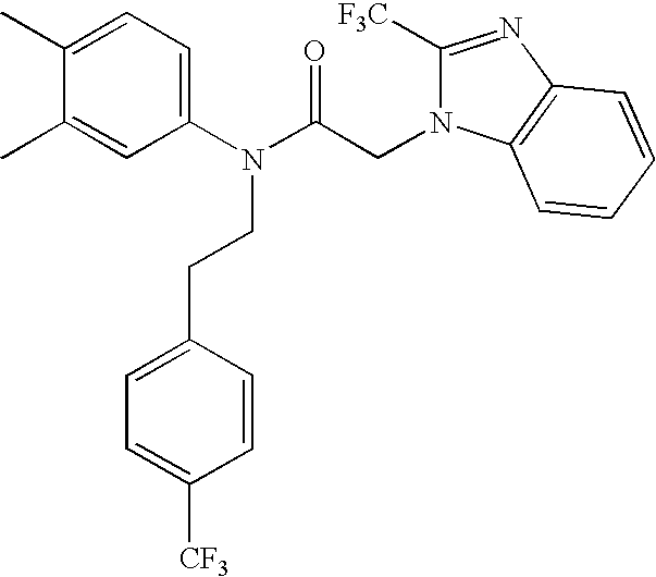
C1(C)=CC=C(N(C(CN2C([F3C])=NC3=C2C=CC=C3)=O)CCC2=CC=C([CF3])C=C2)C=C1C
